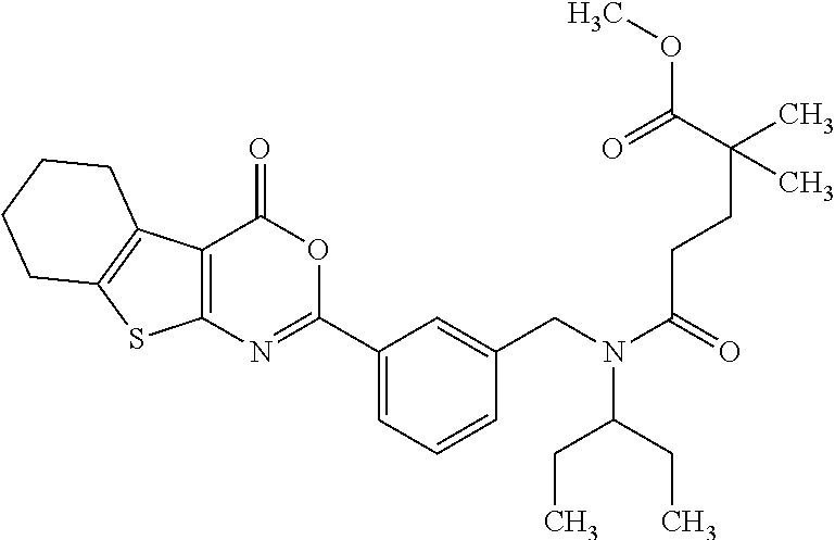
C12=C(N=C(C3=CC=CC(CN(C(CC)CC)C(=O)CCC(C)(C(=O)OC)C)=C3)OC1=O)SC1=C2CCCC1
